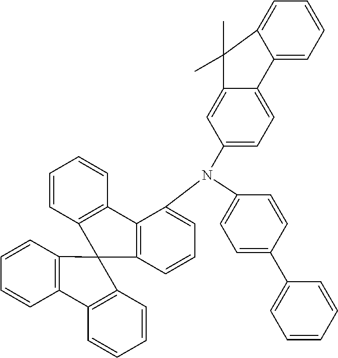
C1(C2=CC=CC=C2)=CC=C(N(C2=CC=C3C(=C2)C(C)(C)C2=CC=CC=C32)C2=CC=CC3=C2C2=C(C=CC=C2)C32C3=C(C=CC=C3)C3=C2C=CC=C3)C=C1
